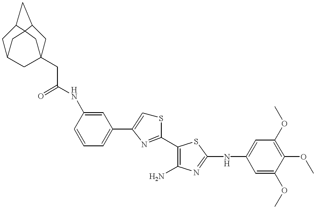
C1=CC=C(C2=CSC(C3=C(N)N=C(NC4=CC(OC)=C(OC)C(OC)=C4)S3)=N2)C=C1NC(=O)CC12CC34CC(C1)CC3CC4C2
